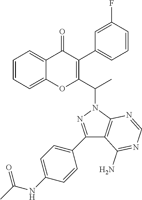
C1=CC=C2C(=C1)OC(C(N1N=C(C3=CC=C(NC(C)=O)C=C3)C3=C1N=CN=C3N)C)=C(C1=CC=CC(F)=C1)C2=O
